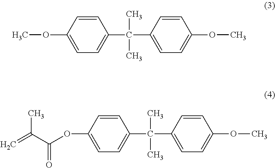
C1(C(C2=CC=C(OC)C=C2)(C)C)=CC=C(OC)C=C1.C1(C(C2=CC=C(OC)C=C2)(C)C)=CC=C(OC(C(=C)C)=O)C=C1
